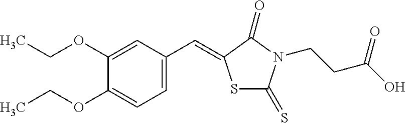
C1=C(C=C2SC(=S)N(CCC(O)=O)C2=O)C=C(OCC)C(OCC)=C1
